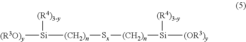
[(R3O)y][Si]([(CH2)n][Sx][(CH2)n][Si]([(OR3)y])[(R4)3-y])[(R4)3-y]
